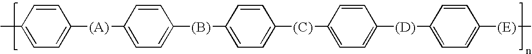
C1=CC(C)=CC=C1[(A)]C1=CC=C([(B)]C2=CC=C([(C)]C3=CC=C([(D)]C4=CC=C([(E)]C)C=C4)C=C3)C=C2)C=C1
